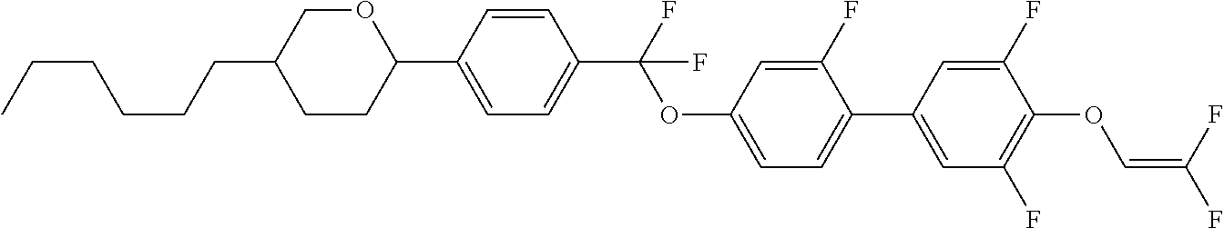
C1CC(C2=CC=C(C(F)(OC3=CC=C(C4=CC(F)=C(OC=C(F)F)C(F)=C4)C(F)=C3)F)C=C2)OCC1CCCCCC
